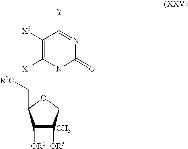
C1([OR2])C([OR3])C(N2C(=O)N=C([Y])C([X2])=C2[X1])(C)OC1C[R1O]
